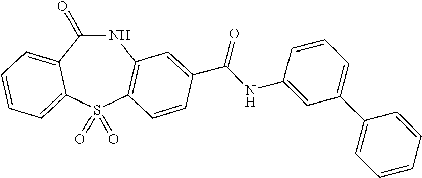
N1C(=O)C2=CC=CC=C2S(=O)(=O)C2=C1C=C(C(NC1=CC(C3=CC=CC=C3)=CC=C1)=O)C=C2
